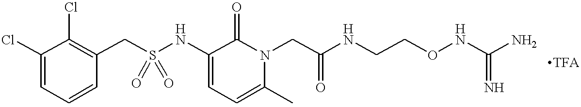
C1=C(Cl)C(Cl)=C(CS(NC2=CC=C(C)N(CC(NCCONC(N)=N)=O)C2=O)(=O)=O)C=C1
